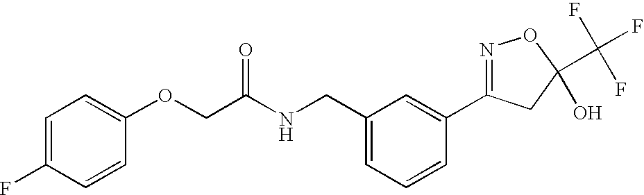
C(C(NCC1=CC=CC(C2=NOC(C(F)(F)F)(O)C2)=C1)=O)OC1=CC=C(F)C=C1
